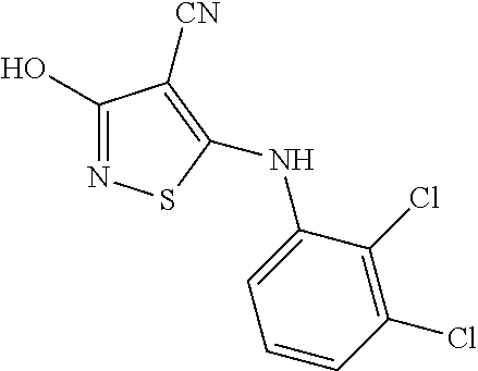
C1(O)=NSC(NC2=CC=CC(Cl)=C2Cl)=C1[CN]
